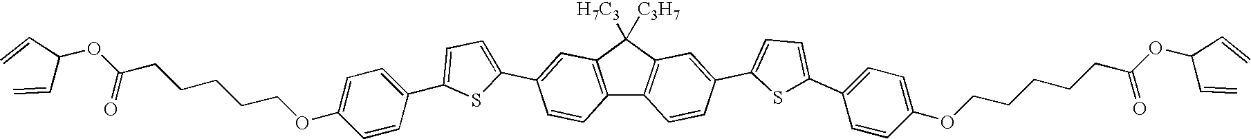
O(C(CCCCCOC1=CC=C(C2=CC=C(C3=CC4=C(C5=C(C4([H7C3])[C3H7])C=C(C4=CC=C(C6=CC=C(OCCCCCC(OC(C=C)C=C)=O)C=C6)S4)C=C5)C=C3)S2)C=C1)=O)C(C=C)C=C
